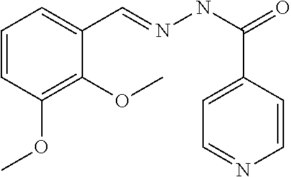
C1=CC(OC)=C(OC)C(C=NNC(C2=CC=NC=C2)=O)=C1
